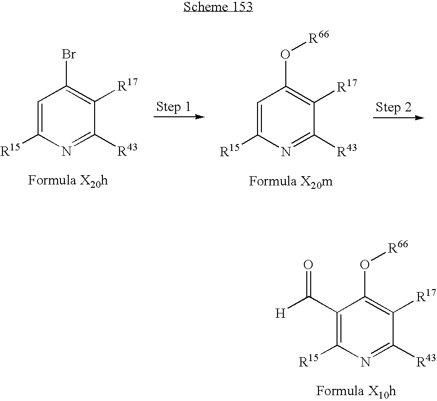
C1(C([H])=O)=C([R15])N=C([R43])C([R17])=C1O[R66].C1=C([R15])N=C([R43])C([R17])=C1Br.C1=C([R15])N=C([R43])C([R17])=C1O[R66]
